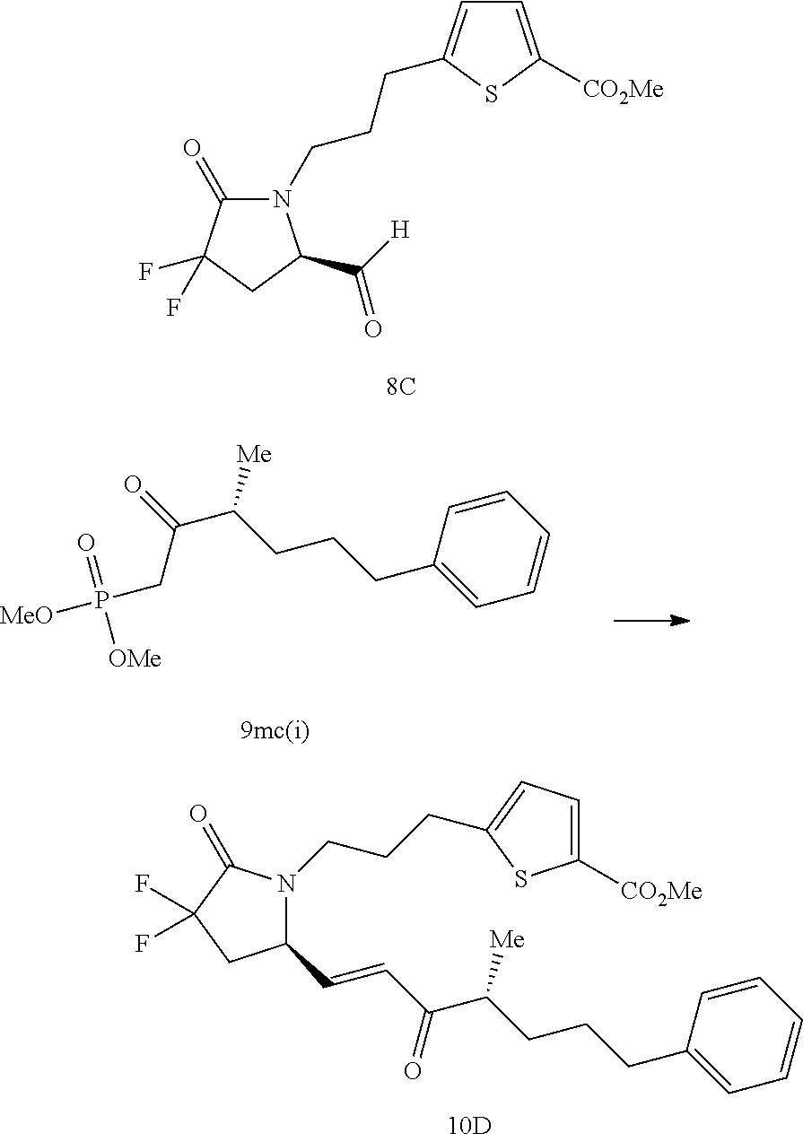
C(CCC1=CC=C([CO2Me])S1)N1C(C=CC(C(CCCC2=CC=CC=C2)[Me])=O)CC(F)(F)C1=O.N1(CCCC2=CC=C([CO2Me])S2)C(=O)C(F)(F)CC1C(=O)[H].C1(CCCC(C(=O)CP([MeO])([OMe])=O)[Me])=CC=CC=C1
